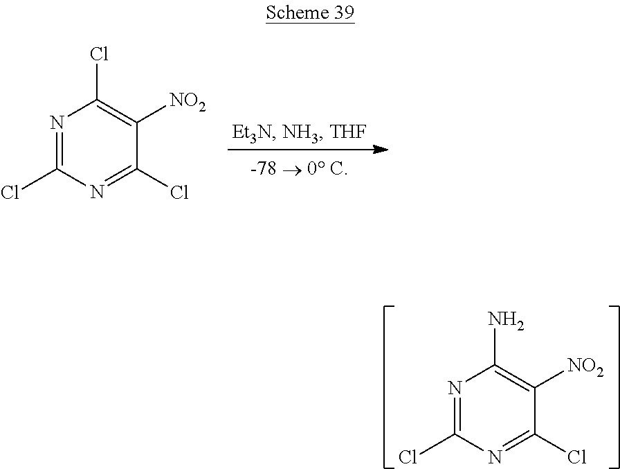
N1=C(Cl)N=C(Cl)C([NO2])=C1N.N1=C(Cl)N=C(Cl)C([NO2])=C1Cl
